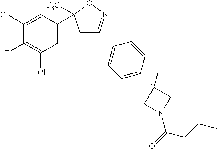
C1=C(C2([F3C])CC(C3=CC=C(C4(F)CN(C(=O)CCC)C4)C=C3)=NO2)C=C(Cl)C(F)=C1Cl
